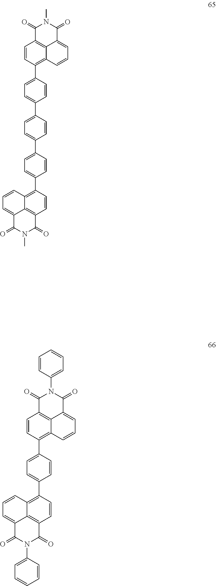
C12=C3C(=C(C4=CC=C(C5=CC=C(C6=CC=C(C7=C8C9=C(C=C7)C(=O)N(C)C(=O)C9=CC=C8)C=C6)C=C5)C=C4)C=C1)C=CC=C3C(=O)N(C)C2=O.C12=C3C(=C(C4=CC=C(C5=C6C7=C(C=C5)C(=O)N(C5=CC=CC=C5)C(=O)C7=CC=C6)C=C4)C=C1)C=CC=C3C(=O)N(C1=CC=CC=C1)C2=O
